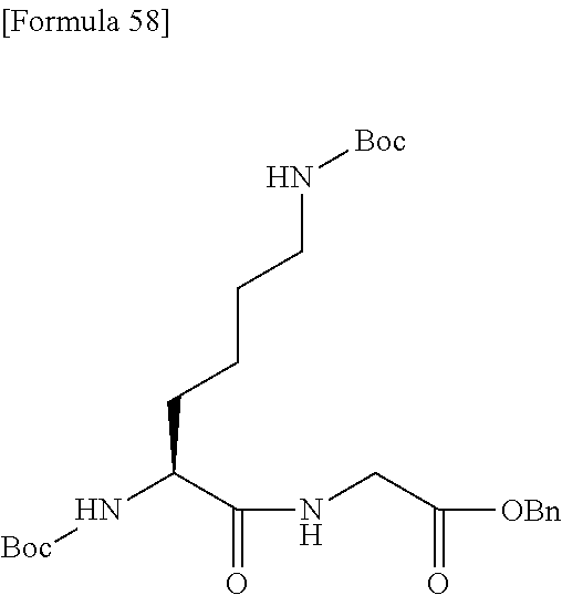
N(C(C(NCC([OBn])=O)=O)CCCCN[Boc])[Boc]
